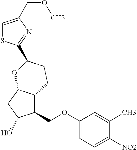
C1=C(COC)N=C(C2CCC3C(COC4=CC=C([NO2])C(C)=C4)C(O)CC3O2)S1
